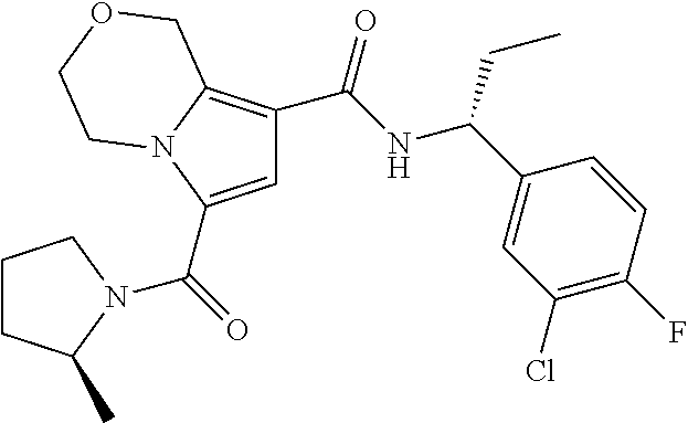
C1=C(C(=O)N2C(C)CCC2)N2C(=C1C(NC(C1=CC(Cl)=C(F)C=C1)CC)=O)COCC2
